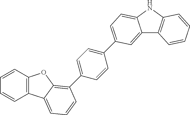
C12=C(C3=CC=CC(C4=CC=C(C5=CC=C6C(=C5)C5=C(N6)C=CC=C5)C=C4)=C3O1)C=CC=C2
